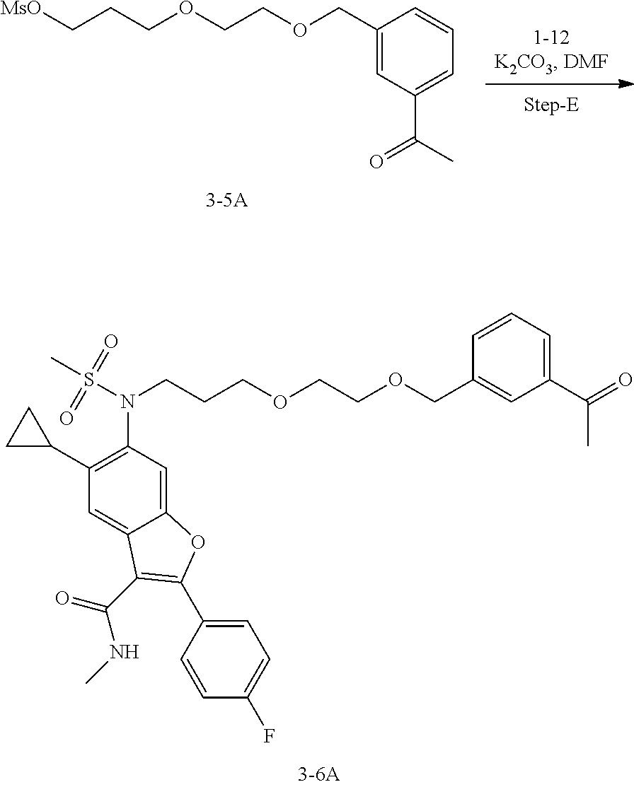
O(CC1=CC(C(C)=O)=CC=C1)CCOCCCN(S(C)(=O)=O)C1=C(C2CC2)C=C2C(=C1)OC(C1=CC=C(F)C=C1)=C2C(=O)NC.C(C1=CC(C(C)=O)=CC=C1)OCCOCCC[MsO]
